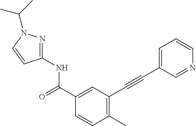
C1(C)=C(C#CC2=CC=CN=C2)C=C(C(NC2=NN(C(C)C)C=C2)=O)C=C1
